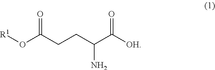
[R1]OC(CCC(C([OH])=O)N)=O
